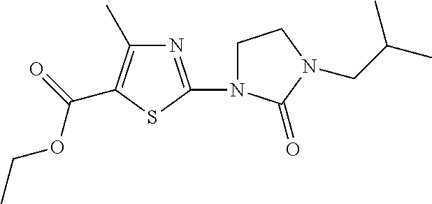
N1=C(N2CCN(CC(C)C)C2=O)SC(C(=O)OCC)=C1C
